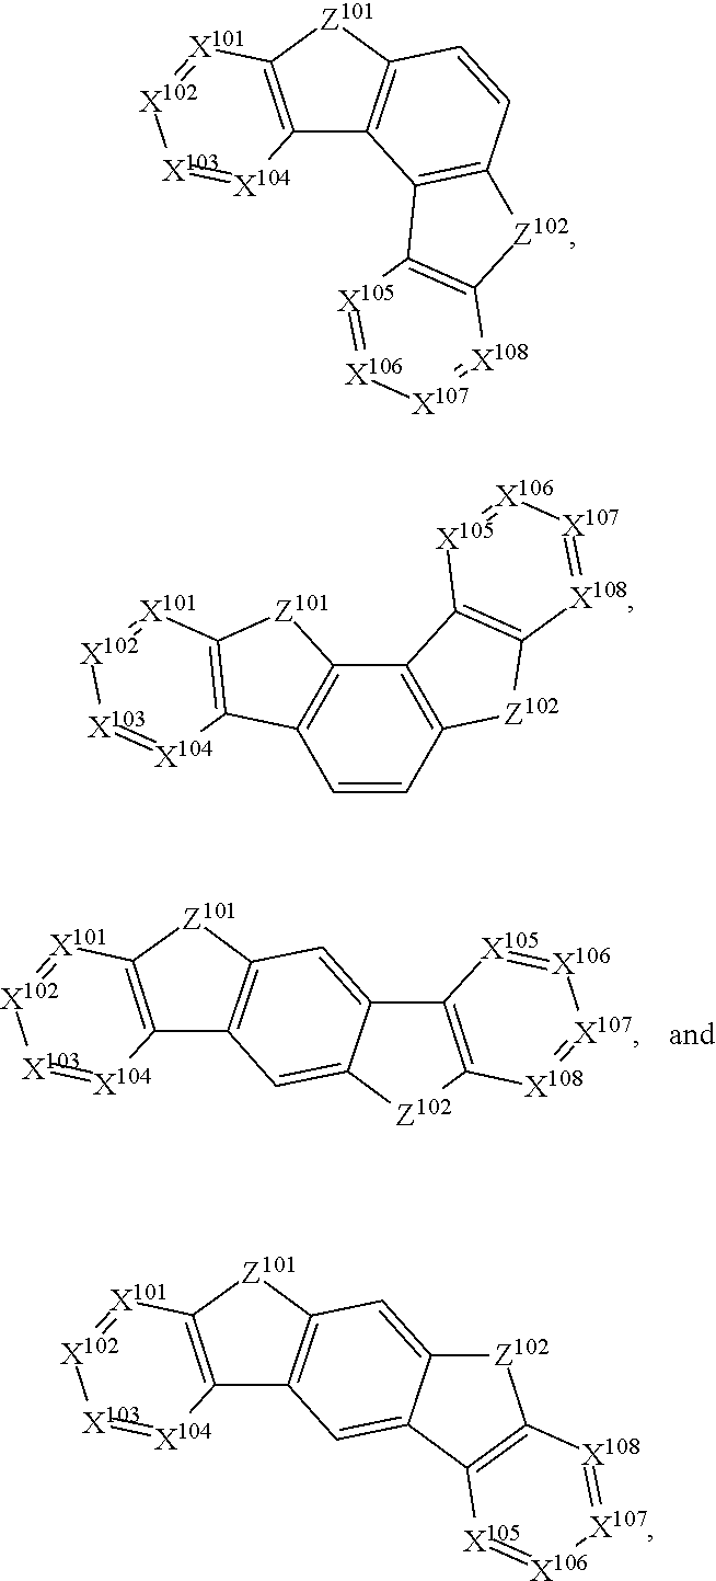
C1=C2C(=CC3=C1C1=C([Z101]3)[X101]=[X102][X103]=[X104]1)C1=C([Z102]2)[X108]=[X107][X106]=[X105]1.C12=C([Z101]C3=C1C1=C(C=C3)[Z102]C3=C1[X105]=[X106][X107]=[X108]3)[X101]=[X102][X103]=[X104]2.C1=CC2=C(C3=C1C1=C([Z101]3)[X101]=[X102][X103]=[X104]1)C1=C([Z102]2)[X108]=[X107][X106]=[X105]1.C1=C2C(=CC3=C1C1=C([Z101]3)[X101]=[X102][X103]=[X104]1)[Z102]C1=C2[X105]=[X106][X107]=[X108]1
